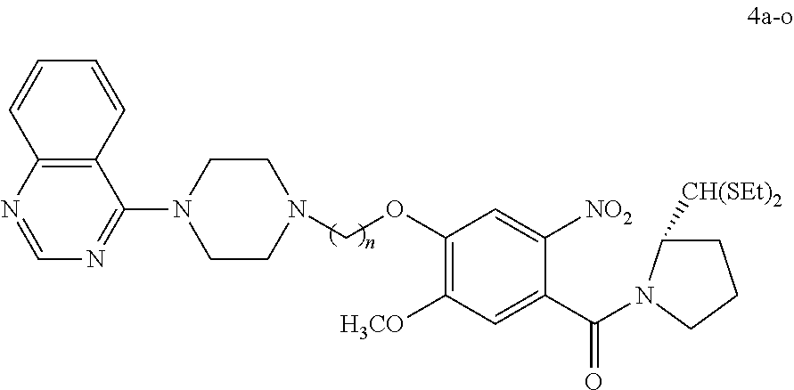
C12=C(N=CN=C1N1CCN(COC3=C([H3CO])C=C(C(=O)N4C([CH(SEt)2])CCC4)C([NO2])=C3)CC1)C=CC=C2
